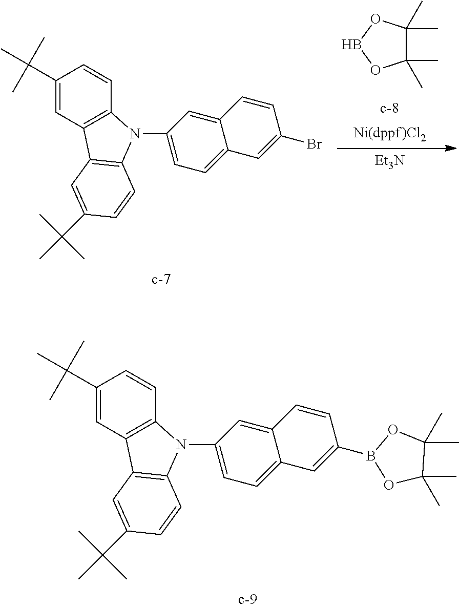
C(C1=CC2=C(C=C1)N(C1=CC=C3C(=C1)C=CC(B1OC(C)(C)C(C)(C)O1)=C3)C1=C2C=C(C(C)(C)C)C=C1)(C)(C)C.C(C1=CC2=C(C=C1)N(C1=CC=C3C(=C1)C=CC(Br)=C3)C1=C2C=C(C(C)(C)C)C=C1)(C)(C)C.C1(C)(C)C(C)(C)OBO1.[Et3N]
